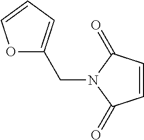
C1=CC(=O)N(CC2=CC=CO2)C1=O
